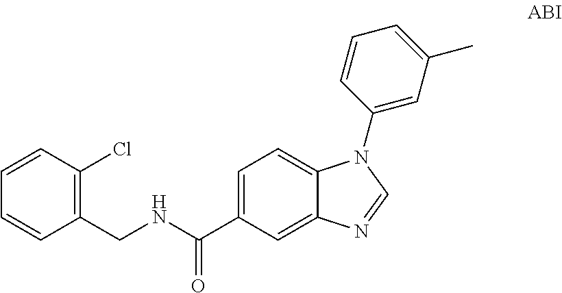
C1=CC(Cl)=C(CNC(C2=CC=C3C(=C2)N=CN3C2=CC(C)=CC=C2)=O)C=C1
